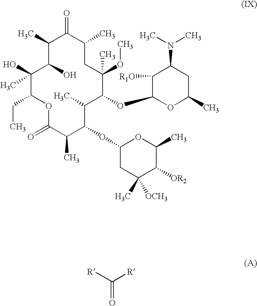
C1(C)(O)C(O)C(C)C(=O)C(C)CC(OC)(C)C(OC2OC(C)CC(N(C)C)C2[R1O])C(C)C(OC2CC([OCH3])(C)C([OR2])C(C)O2)C(C)C(=O)OC1CC.C([R])([R])=O
